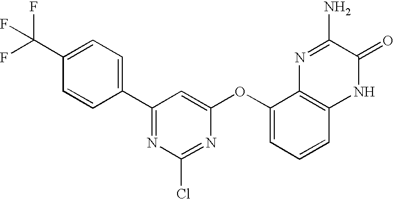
C1(C(F)(F)F)=CC=C(C2=NC(Cl)=NC(OC3=CC=CC4=C3N=C(N)C(=O)N4)=C2)C=C1
